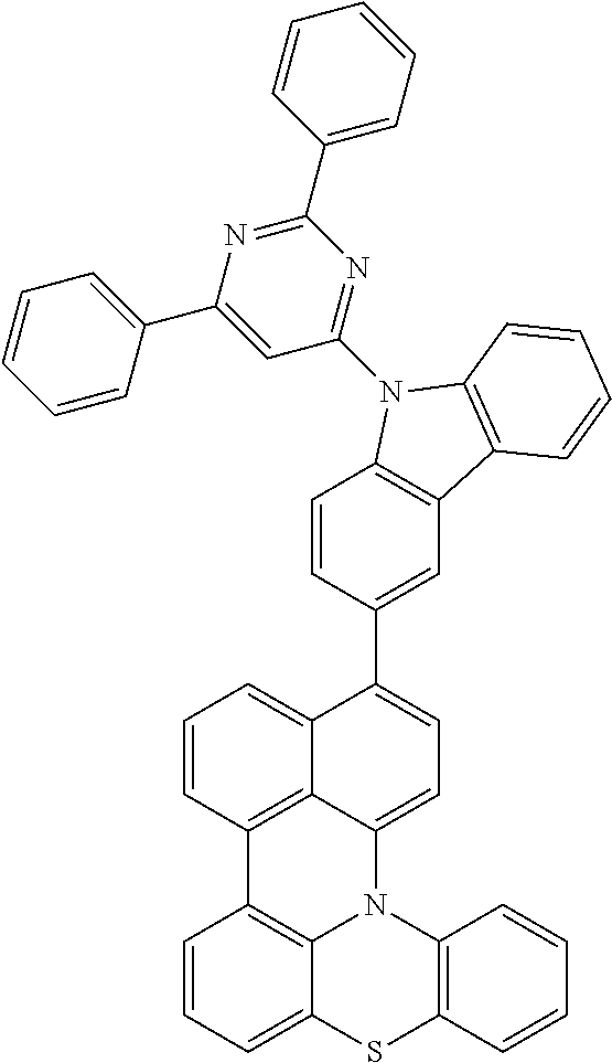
C1(C2=CC3=C(C=C2)N(C2=NC(C4=CC=CC=C4)=NC(C4=CC=CC=C4)=C2)C2=C3C=CC=C2)=CC=C2C3=C(C4=C5N2C2=C(SC5=CC=C4)C=CC=C2)C=CC=C13
